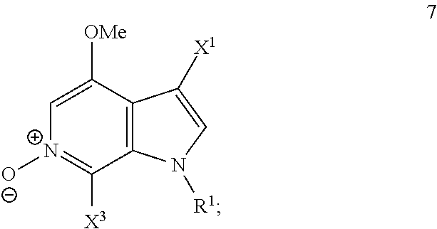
C1=C([OMe])C2=C(C([X3])=[N+]1[O-])N([R1])C=C2[X1]
